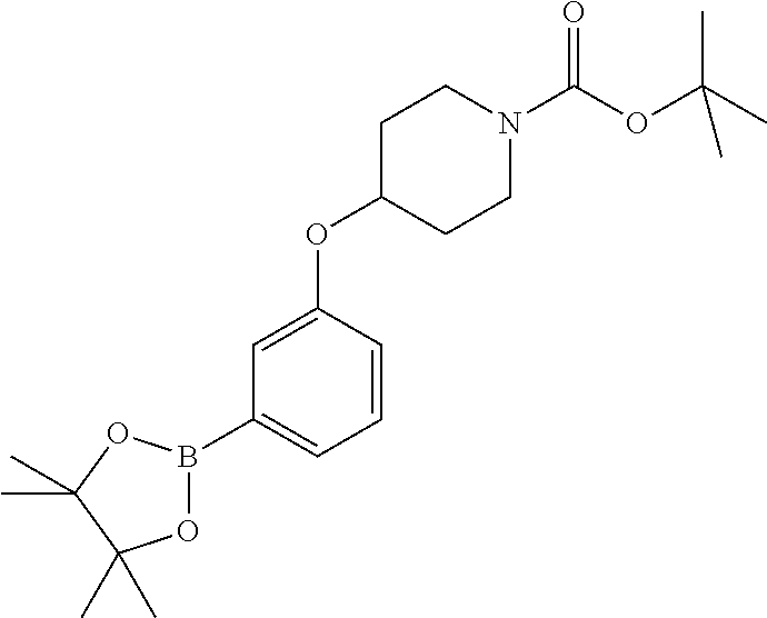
C1=C(OC2CCN(C(OC(C)(C)C)=O)CC2)C=CC=C1B1OC(C)(C)C(C)(C)O1
